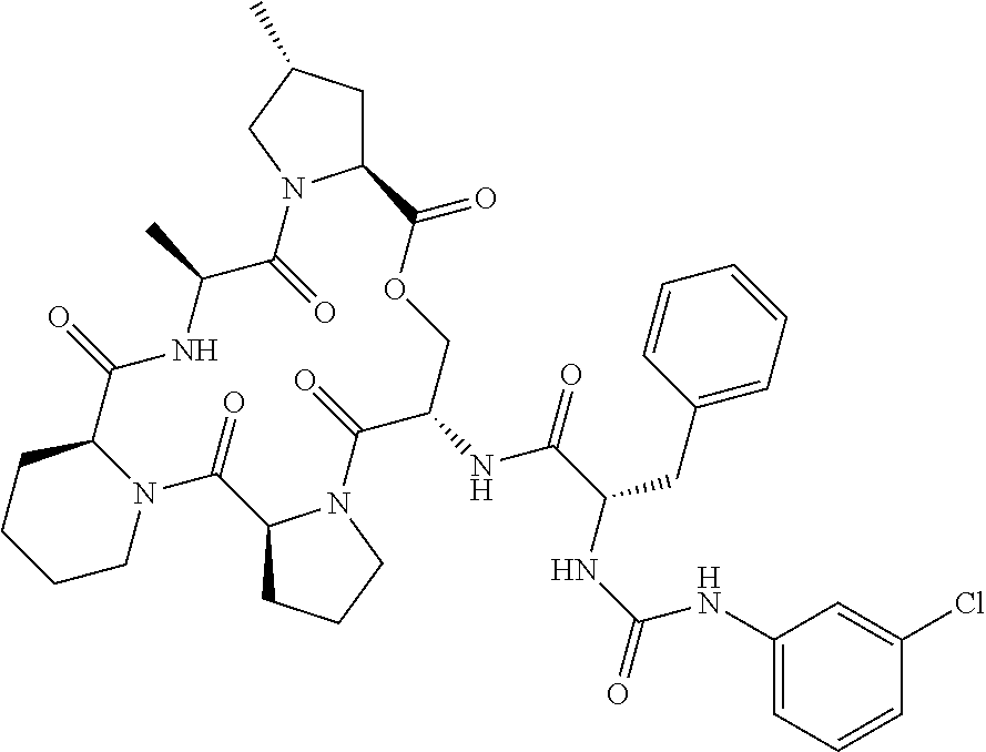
C1CCCN2C1C(=O)NC(C)C(=O)N1C(CC(C)C1)C(=O)OCC(NC(C(CC1=CC=CC=C1)NC(=O)NC1=CC=CC(Cl)=C1)=O)C(=O)N1C(C2=O)CCC1
